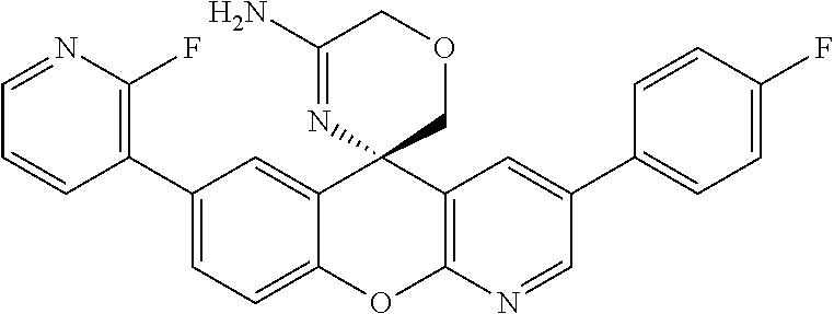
C1(C2=C(F)N=CC=C2)=CC=C2C(=C1)C1(C3=C(O2)N=CC(C2=CC=C(F)C=C2)=C3)COCC(N)=N1
